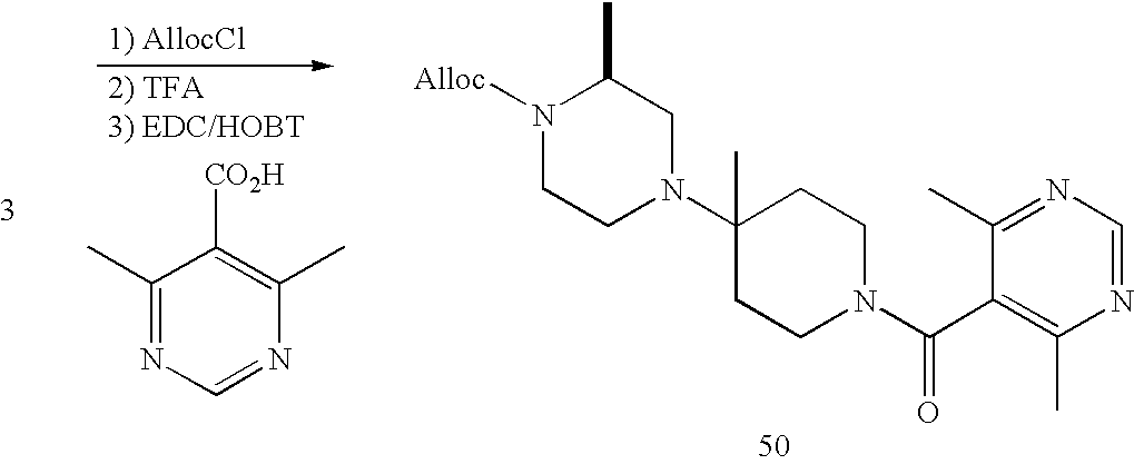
N1([Alloc])CCN(C2(C)CCN(C(C3=C(C)N=CN=C3C)=O)CC2)CC1C.C1(C)=NC=NC(C)=C1[CO2H]
